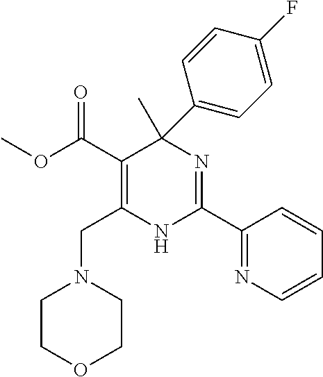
C(=O)(OC)C1=C(CN2CCOCC2)NC(C2=NC=CC=C2)=NC1(C)C1=CC=C(F)C=C1
